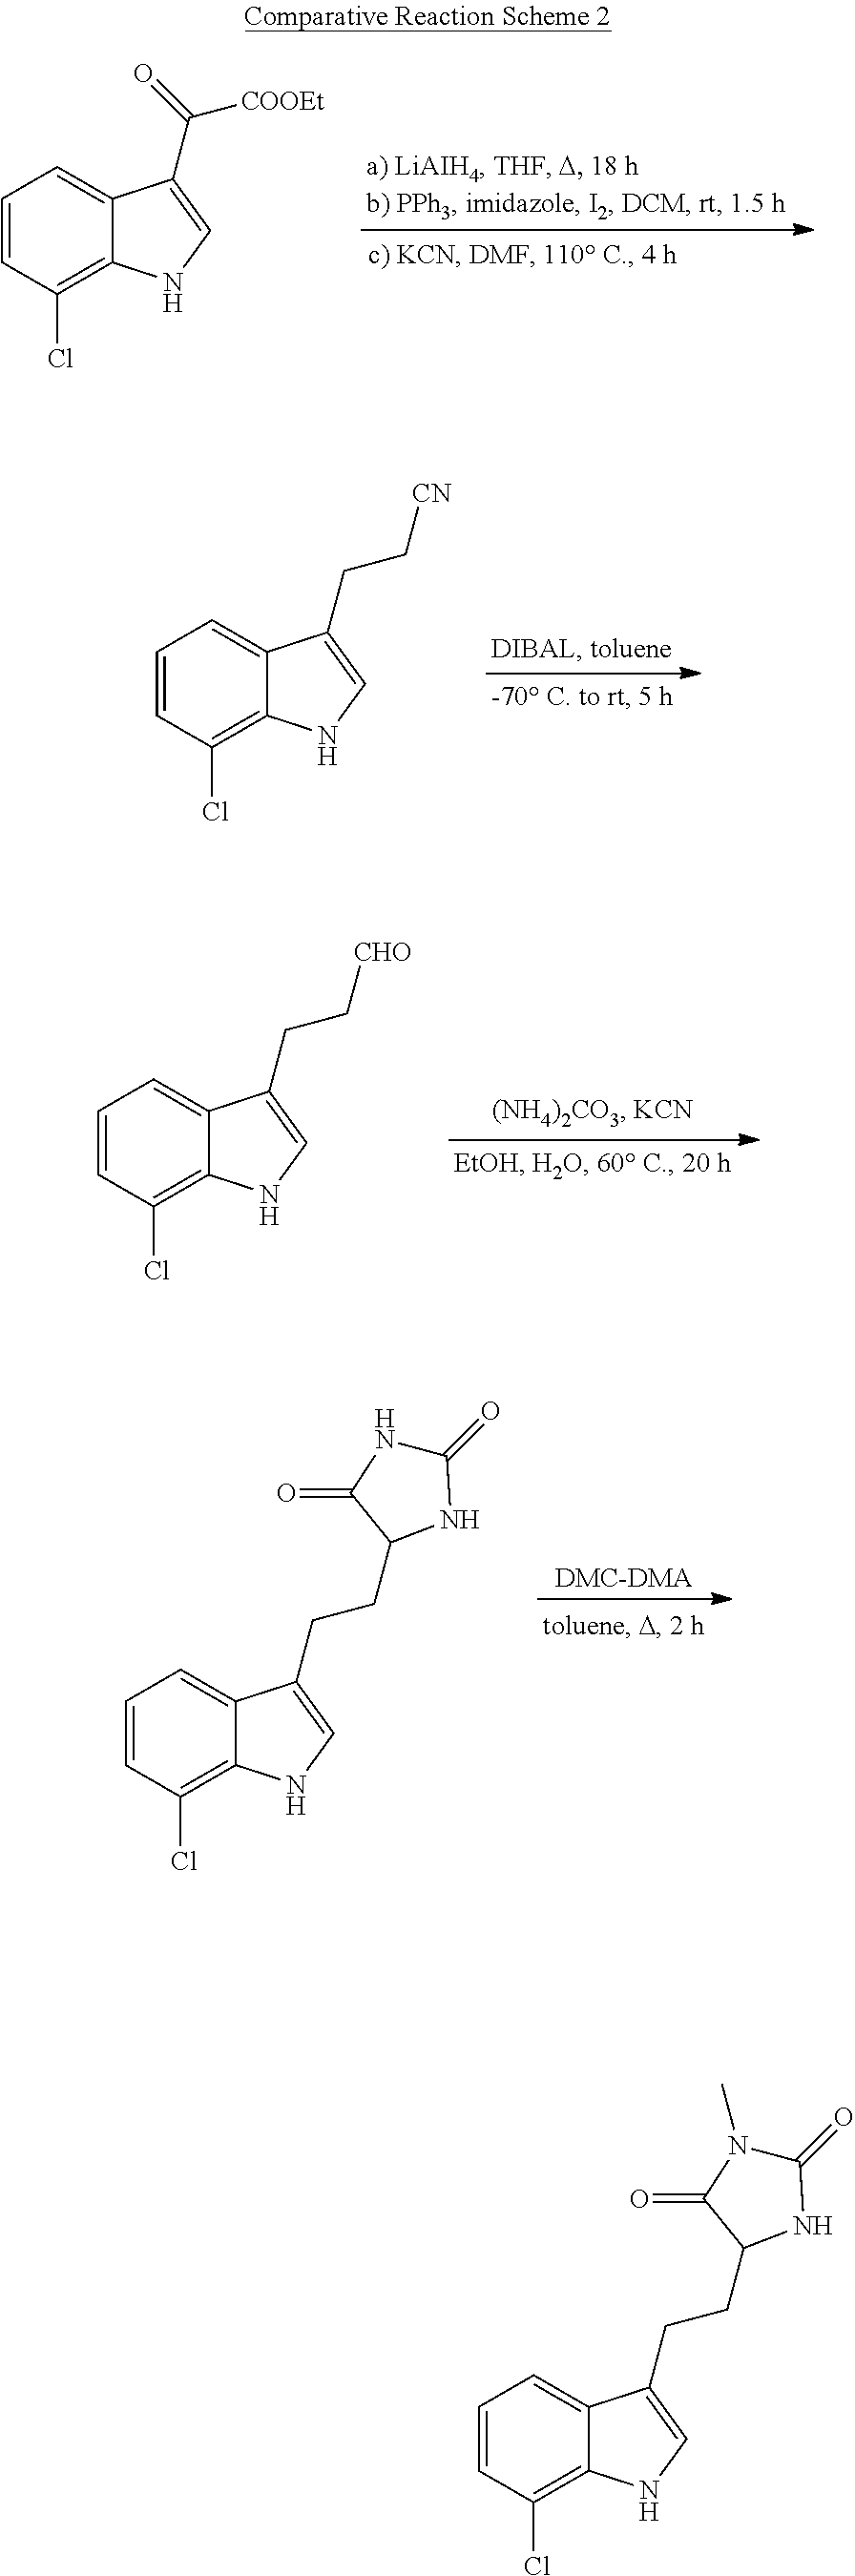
C1=CC(Cl)=C2C(=C1)C(C(=O)[COOEt])=CN2.C1=CC(Cl)=C2C(=C1)C(CC[CN])=CN2.C1=CC(Cl)=C2C(=C1)C(CC[CHO])=CN2.[DMC-DMA].C1=CC(Cl)=C2C(=C1)C(CCC1NC(=O)NC1=O)=CN2.C1=CC(Cl)=C2C(=C1)C(CCC1NC(=O)N(C)C1=O)=CN2
